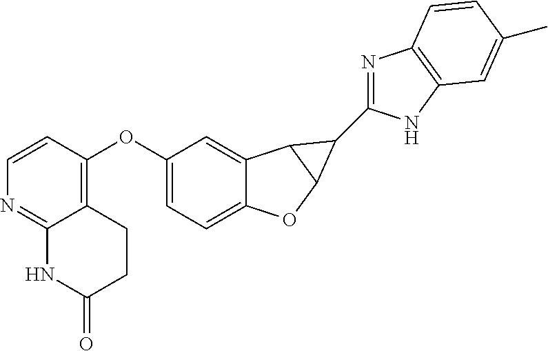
C12=CC=C(OC3=C4C(=NC=C3)NC(=O)CC4)C=C1C1C(O2)C1C1=NC2=C(N1)C=C(C)C=C2
